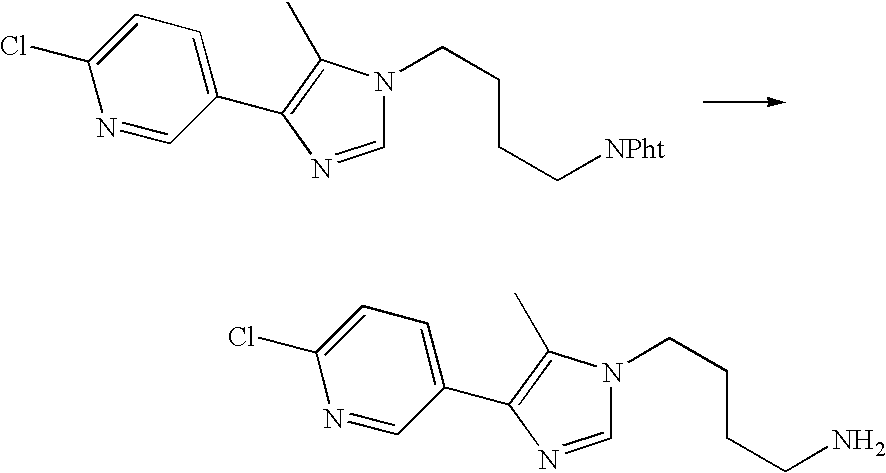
C1=NC(C2=CC=C(Cl)N=C2)=C(C)N1CCCC[NPht].C1=NC(C2=CC=C(Cl)N=C2)=C(C)N1CCCCN
